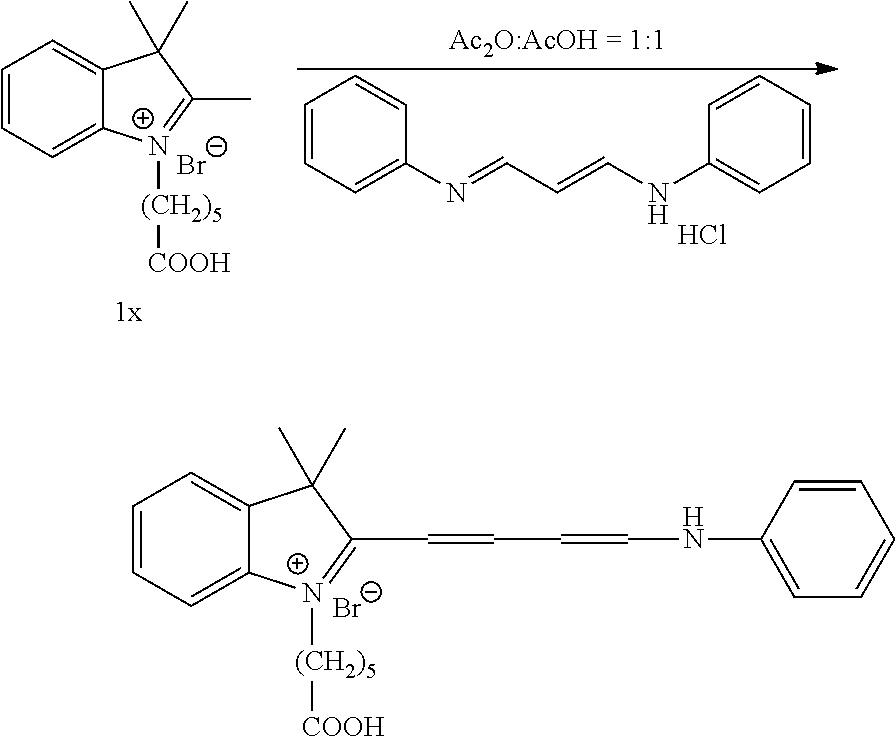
C(C=CNC1=CC=CC=C1)=CC1=[N+]([(CH2)5][COOH])C2=CC=CC=C2C1(C)C.[Br-].[Br-].C1=CC=C(N=CC=CNC2=CC=CC=C2)C=C1.Cl.C1=CC=C2C(=C1)C(C)(C)C(C)=[N+]2[(CH2)5][COOH]
